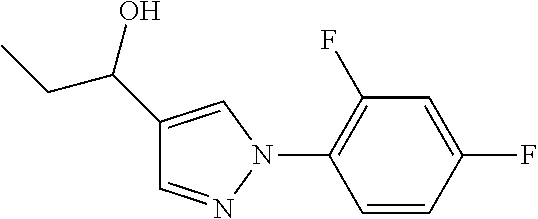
C1=CC(F)=CC(F)=C1N1N=CC(C(O)CC)=C1
